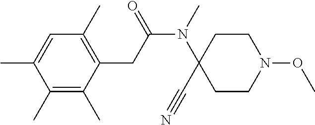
C1(C)=C(C)C(CC(N(C2(C#N)CCN(OC)CC2)C)=O)=C(C)C=C1C
